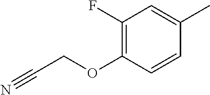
C1(F)=C(OCC#N)C=CC(C)=C1
